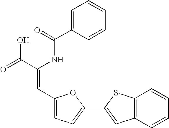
C1=C(C(=O)NC(C(=O)O)=CC2=CC=C(C3=CC4=C(S3)C=CC=C4)O2)C=CC=C1
